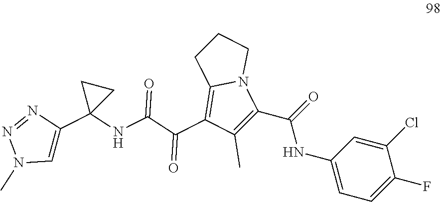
C1(Cl)=CC(NC(C2=C(C)C(C(=O)C(=O)NC3(C4=CN(C)N=N4)CC3)=C3N2CCC3)=O)=CC=C1F
